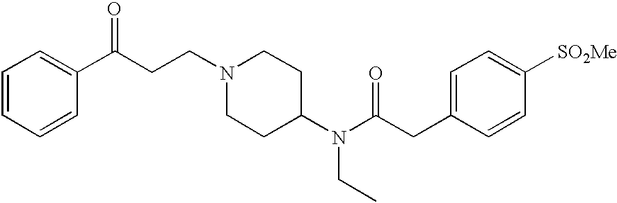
C(N1CCC(N(C(CC2=CC=C([SO2Me])C=C2)=O)CC)CC1)CC(=O)C1=CC=CC=C1
